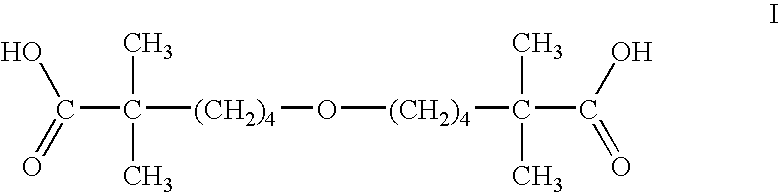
C(C([(CH2)4]O[(CH2)4]C(C)(C)C(O)=O)(C)C)(O)=O
